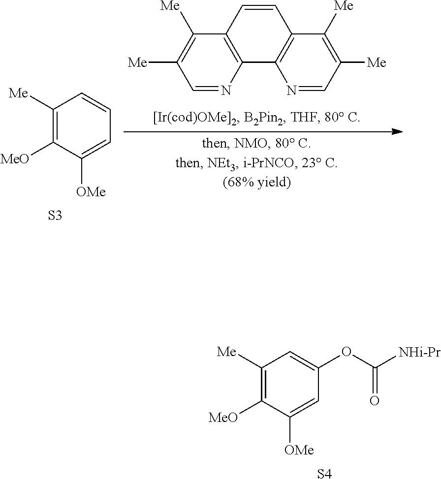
C1([Me])=C([MeO])C([OMe])=CC(OC(=O)[NHi-Pr])=C1.[S4].C1([Me])=C([MeO])C([OMe])=CC=C1.[S3].C1=NC2=C(C([Me])=C1[Me])C=CC1=C2N=CC([Me])=C1[Me]
